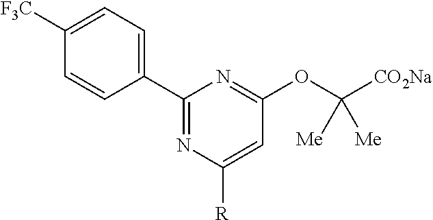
C1(C2=CC=C([F3C])C=C2)=NC([R])=CC(OC([CO2Na])([Me])[Me])=N1
